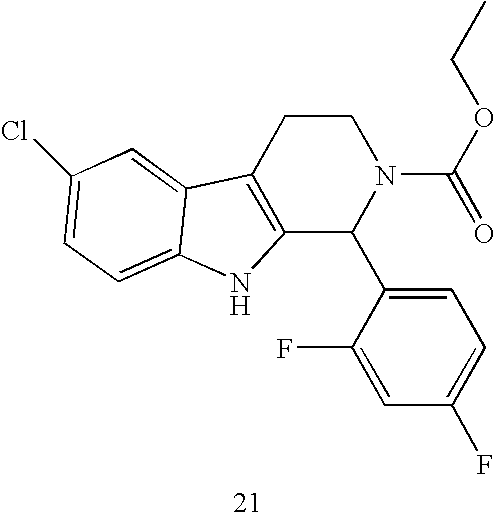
C12=C(CCN(C(=O)OCC)C1C1=CC=C(F)C=C1F)C1=CC(Cl)=CC=C1N2
